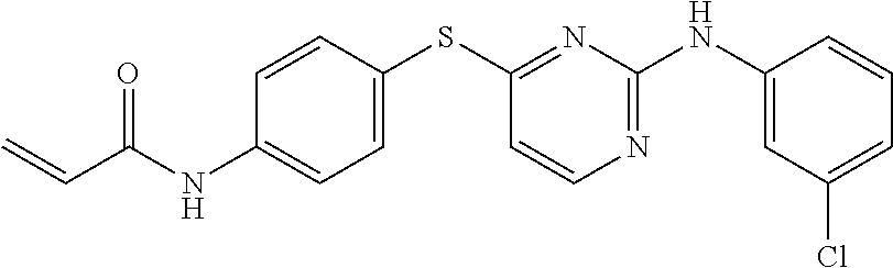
C1(NC(C=C)=O)=CC=C(SC2=NC(NC3=CC(Cl)=CC=C3)=NC=C2)C=C1
